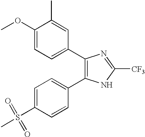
C1(C)=CC(C2=C(C3=CC=C(S(=O)(=O)C)C=C3)NC([CF3])=N2)=CC=C1OC
